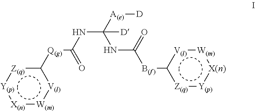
N(C([A(e)][D])(NC([B(f)]c1[Z(q)]:[Y(p)]:[X(n)]:[W(m)]:[V(l)]1)=O)[D])C([Q(g)]c1[V(l)]:[W(m)]:[X(n)]:[Y(p)]:[Z(q)]1)=O
